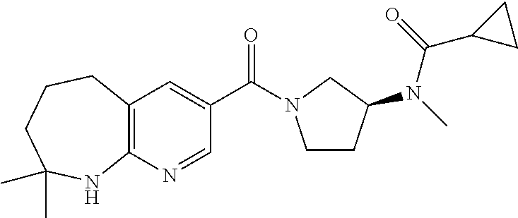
C12=C(C=C(C(=O)N3CCC(N(C(C4CC4)=O)C)C3)C=N1)CCCC(C)(C)N2
